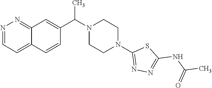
C(N1CCN(C2=NN=C(NC(C)=O)S2)CC1)(C)C1=CC2=NN=CC=C2C=C1
